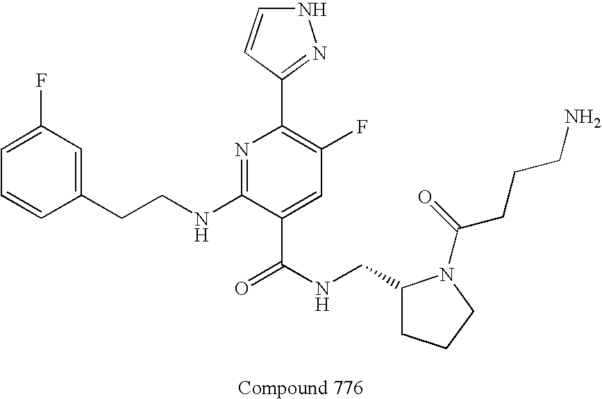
C1=CC(CCNC2=NC(C3=NNC=C3)=C(F)C=C2C(NCC2CCCN2C(CCCN)=O)=O)=CC(F)=C1
